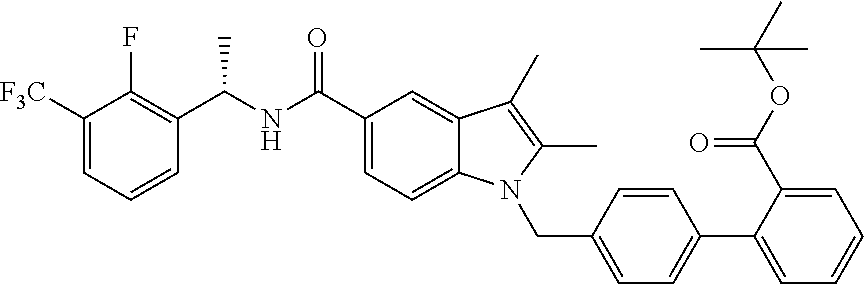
C1([F3C])=CC=CC(C(NC(C2=CC=C3C(=C2)C(C)=C(C)N3CC2=CC=C(C3=CC=CC=C3C(OC(C)(C)C)=O)C=C2)=O)C)=C1F
